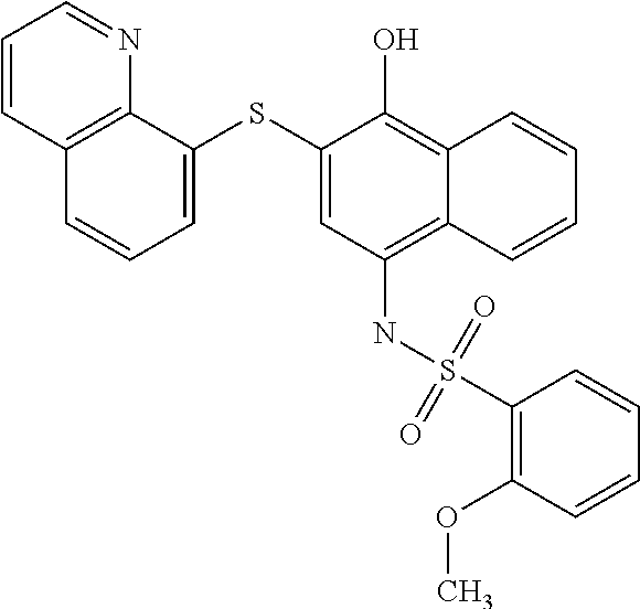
C1=C(SC2=CC=CC3=C2N=CC=C3)C(O)=C2C(=C1NS(C1=C(OC)C=CC=C1)(=O)=O)C=CC=C2
